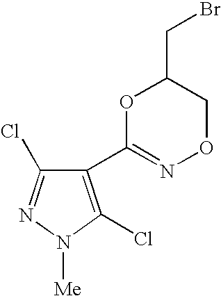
C1(C2=NOCC(CBr)O2)=C(Cl)N([Me])N=C1Cl
